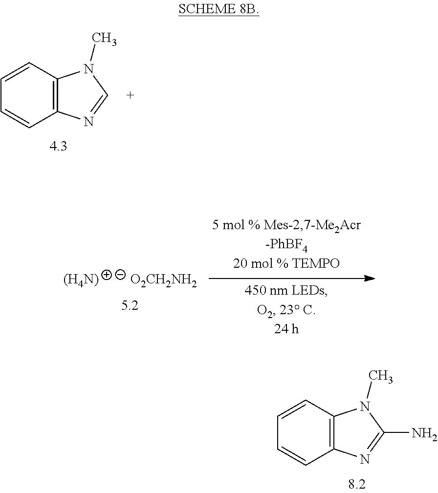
C12=C(N=CN1C)C=CC=C2.[(H4N)].[O2CH2NH2].C12=C(N=C(N)N1C)C=CC=C2
